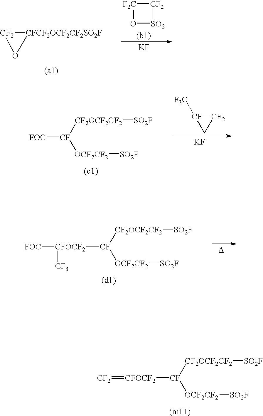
[CFOCF2]([CF]([CF2OCF2CF2][SO2F])[OCF2CF2][SO2F])=[CF2].[F2C]1O[SO2][CF2]1.[KF].[CF2]1[CFCF2OCF2CF2SO2F]O1.[FOC][CF]([CF2OCF2CF2][SO2F])[OCF2CF2][SO2F].[CF]1([F3C])[CF2]C1.[KF].[CFOCF2]([CF]([CF2OCF2CF2][SO2F])[OCF2CF2][SO2F])([FOC])[CF3].[D]
